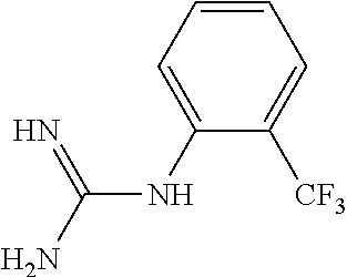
C(NC1=CC=CC=C1[CF3])(N)=N
